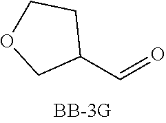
C1(C=O)CCOC1
